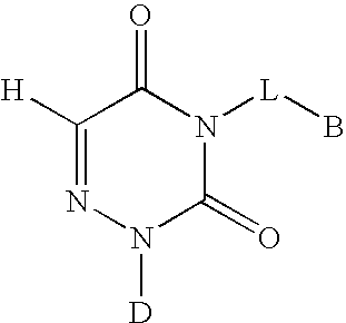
C1([H])=NN([D])C(=O)N([L]B)C1=O
